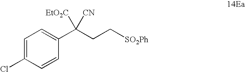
C1=C(Cl)C=CC(C(CC[SO2Ph])([CN])[EtO2C])=C1
